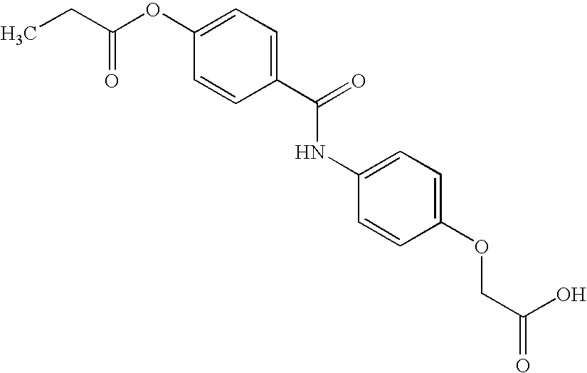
CCC(OC1=CC=C(C(=O)NC2=CC=C(OCC(O)=O)C=C2)C=C1)=O
